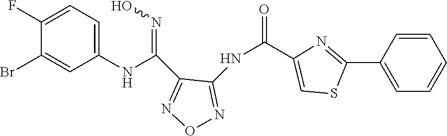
C1(NC(=NO)C2=NON=C2NC(=O)C2=CSC(C3=CC=CC=C3)=N2)=CC=C(F)C(Br)=C1
